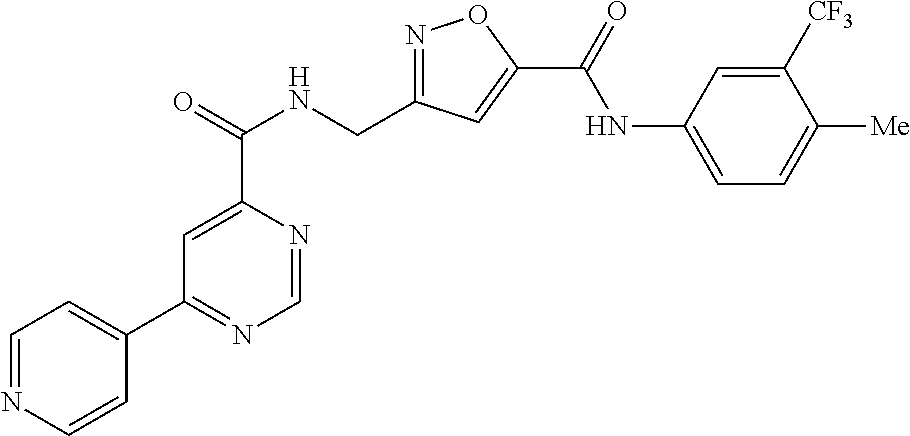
C1=NC(C(=O)NCC2=NOC(C(=O)NC3=CC=C([Me])C([CF3])=C3)=C2)=CC(C2=CC=NC=C2)=N1
